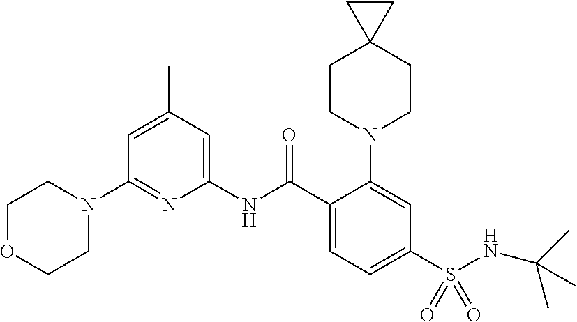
C1(N2CCOCC2)=NC(NC(C2=CC=C(S(NC(C)(C)C)(=O)=O)C=C2N2CCC3(CC2)CC3)=O)=CC(C)=C1
